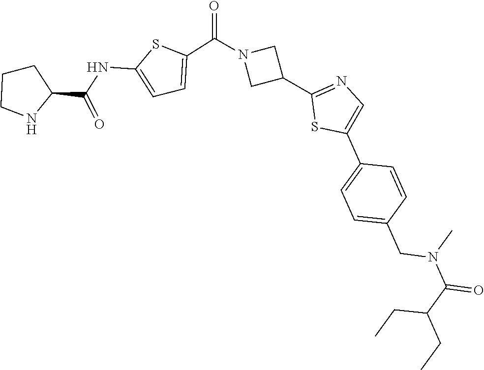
C1CCNC1C(NC1=CC=C(C(N2CC(C3=NC=C(C4=CC=C(CN(C(C(CC)CC)=O)C)C=C4)S3)C2)=O)S1)=O
